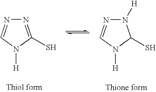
N1=C(S)N([H])C=N1.N1([H])N=CN([H])C1S
